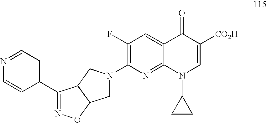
C1N(C2=C(F)C=C3C(=N2)N(C2CC2)C=C([CO2H])C3=O)CC2C1ON=C2C1=CC=NC=C1
